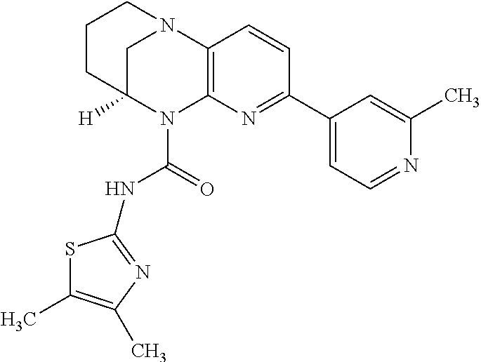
C1C2([H])N(C(=O)NC3=NC(C)=C(C)S3)C3=C(N1CCC2)C=CC(C1=CC=NC(C)=C1)=N3
